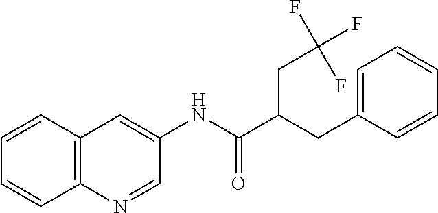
C12=C(C=CC=C1)C=C(NC(=O)C(CC1=CC=CC=C1)CC(F)(F)F)C=N2
